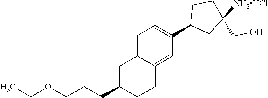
C1C(CCCOCC)CCC2=CC(C3CC(CO)([NH2HCl])CC3)=CC=C12
